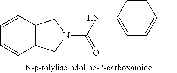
C1=CC=CC2=C1CN(C(NC1=CC=C(C)C=C1)=O)C2
